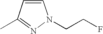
C1=CC(C)=NN1CCF
